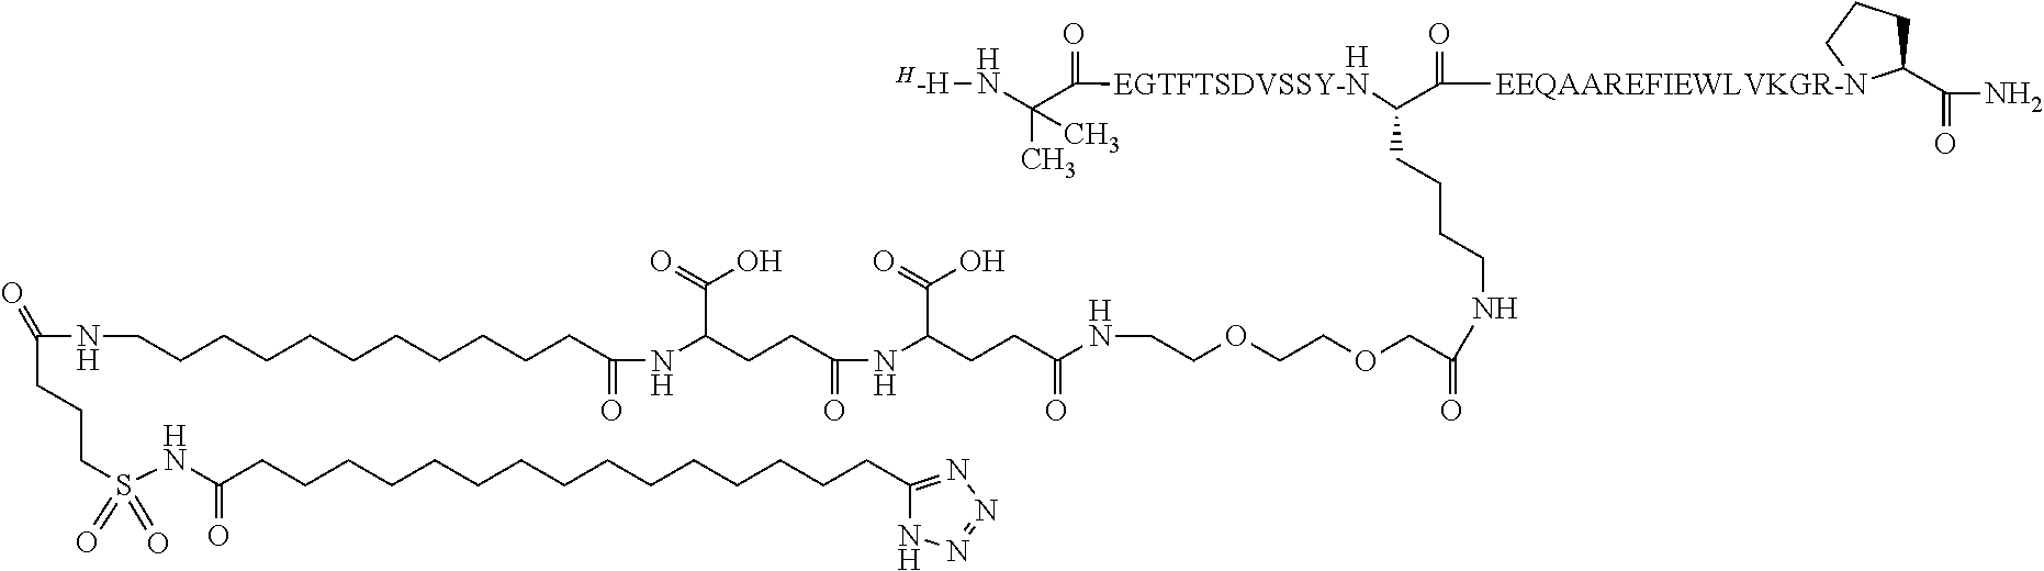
[EEQAAREFIEWLVKGR-N]1(C(C(CCCCNC(COCCOCCNC(CCC(NC(CCC(NC(CCCCCCCCCCCNC(CCCS(NC(CCCCCCCCCCCCCCCC2=NN=NN2)=O)(=O)=O)=O)=O)C(=O)O)=O)C(=O)O)=O)=O)[EGTFTSDVSSY-N]C(=O)C(N[H-H])(C)C)=O)C(C(N)=O)CCC1.[H]
